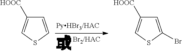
C1=CSC=C1[HOOC].C1=C(Br)SC=C1[HOOC]
